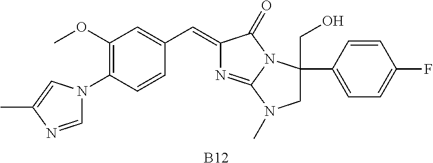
C1=NC(C)=CN1C1=C(OC)C=C(C=C2N=C3N(C2=O)C(CO)(C2=CC=C(F)C=C2)CN3C)C=C1.[B12]
